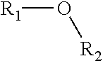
[R1]O[R2]
